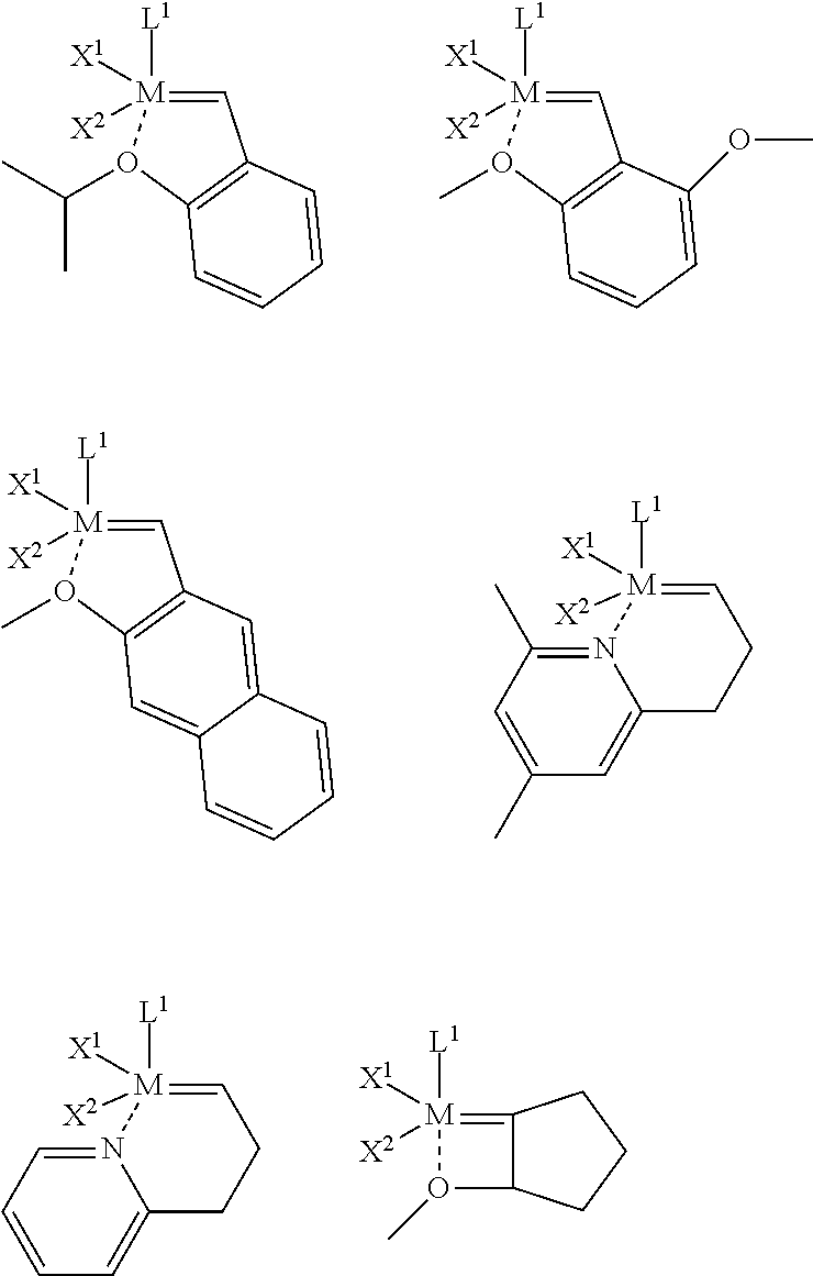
C1=[M]([L1])([X1])([X2])O(C(C)C)C2=C1C=CC=C2.C1=[M]([L1])([X1])([X2])O(C)C2=C1C(OC)=CC=C2.C1=[M]([L1])([X1])([X2])O(C)C2=C1C=C1C(=C2)C=CC=C1.C1=C(C)C=C2N(=C1C)[M]([L1])([X1])([X2])=CCC2.C1=CC=C2N(=C1)[M]([L1])([X1])([X2])=CCC2.[M]1([L1])([X1])([X2])=C2C(O1C)CCC2
